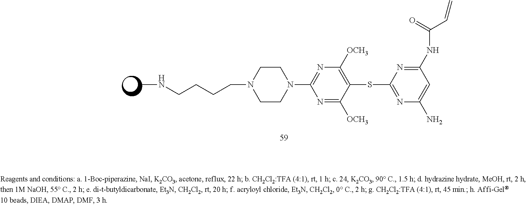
N(CCCCN1CCN(C2=NC([OCH3])=C(SC3=NC(N)=CC(NC(C=C)=O)=N3)C([OCH3])=N2)CC1)C
